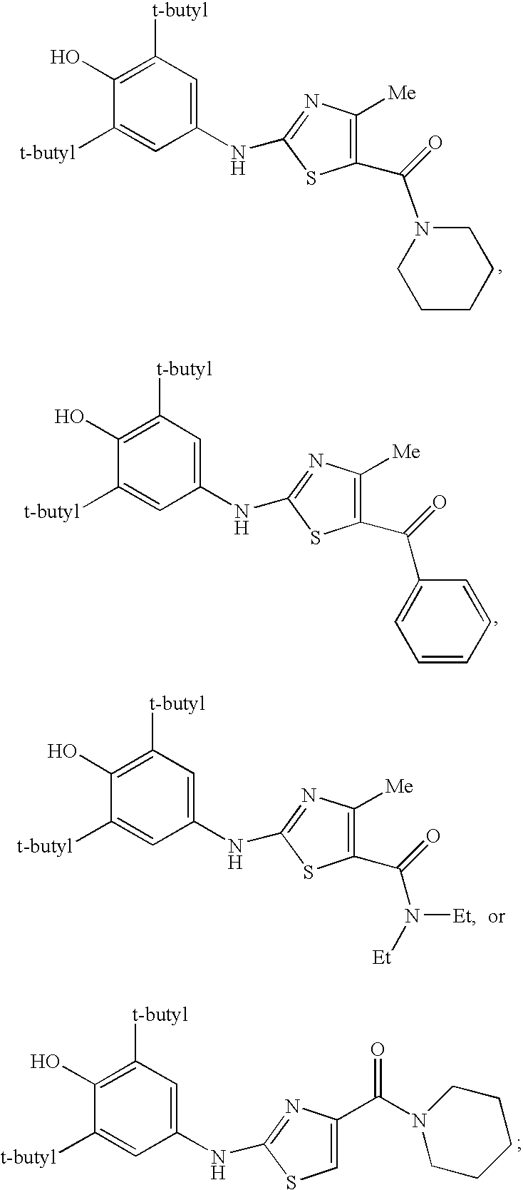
C1(NC2=NC([Me])=C(C(N3CCCCC3)=O)S2)=CC([t-butyl])=C(O)C([t-butyl])=C1.C1(NC2=NC([Me])=C(C(=O)C3=CC=CC=C3)S2)=CC([t-butyl])=C(O)C([t-butyl])=C1.C1(NC2=NC(C(N3CCCCC3)=O)=CS2)=CC([t-butyl])=C(O)C([t-butyl])=C1.C1(NC2=NC([Me])=C(C(=O)N([Et])[Et])S2)=CC([t-butyl])=C(O)C([t-butyl])=C1
